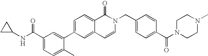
C1=C(C2=CC(C(NC3CC3)=O)=CC=C2C)C=C2C(=C1)C(=O)N(CC1=CC=C(C(N3CCN(C)CC3)=O)C=C1)C=C2
